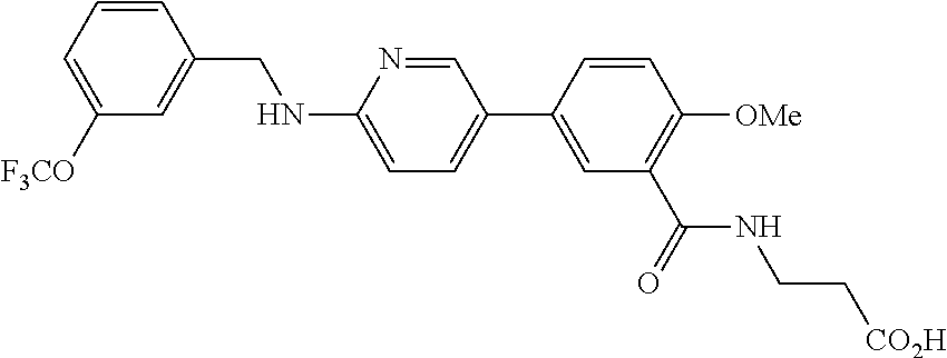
C1=CC(CNC2=CC=C(C3=CC(C(NCC[CO2H])=O)=C([OMe])C=C3)C=N2)=CC([F3CO])=C1
